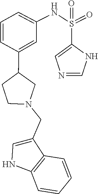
C1(CN2CC(C3=CC(NS(=O)(=O)C4=CN=CN4)=CC=C3)CC2)=CNC2=C1C=CC=C2
